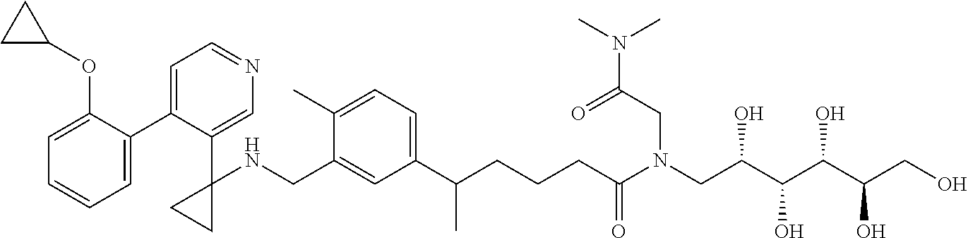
C1(C2=CC=NC=C2C2(NCC3=CC(C(CCCC(N(CC(C(C(C(CO)O)O)O)O)CC(=O)N(C)C)=O)C)=CC=C3C)CC2)=CC=CC=C1OC1CC1
